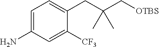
C1=C(N)C=C([CF3])C(CC(C[OTBS])(C)C)=C1
